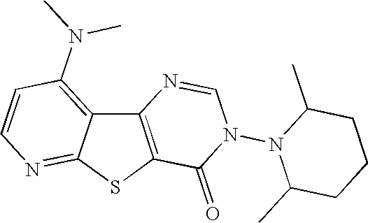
C12=C(SC3=NC=CC(N(C)C)=C13)C(=O)N(N1C(C)CCCC1C)C=N2
